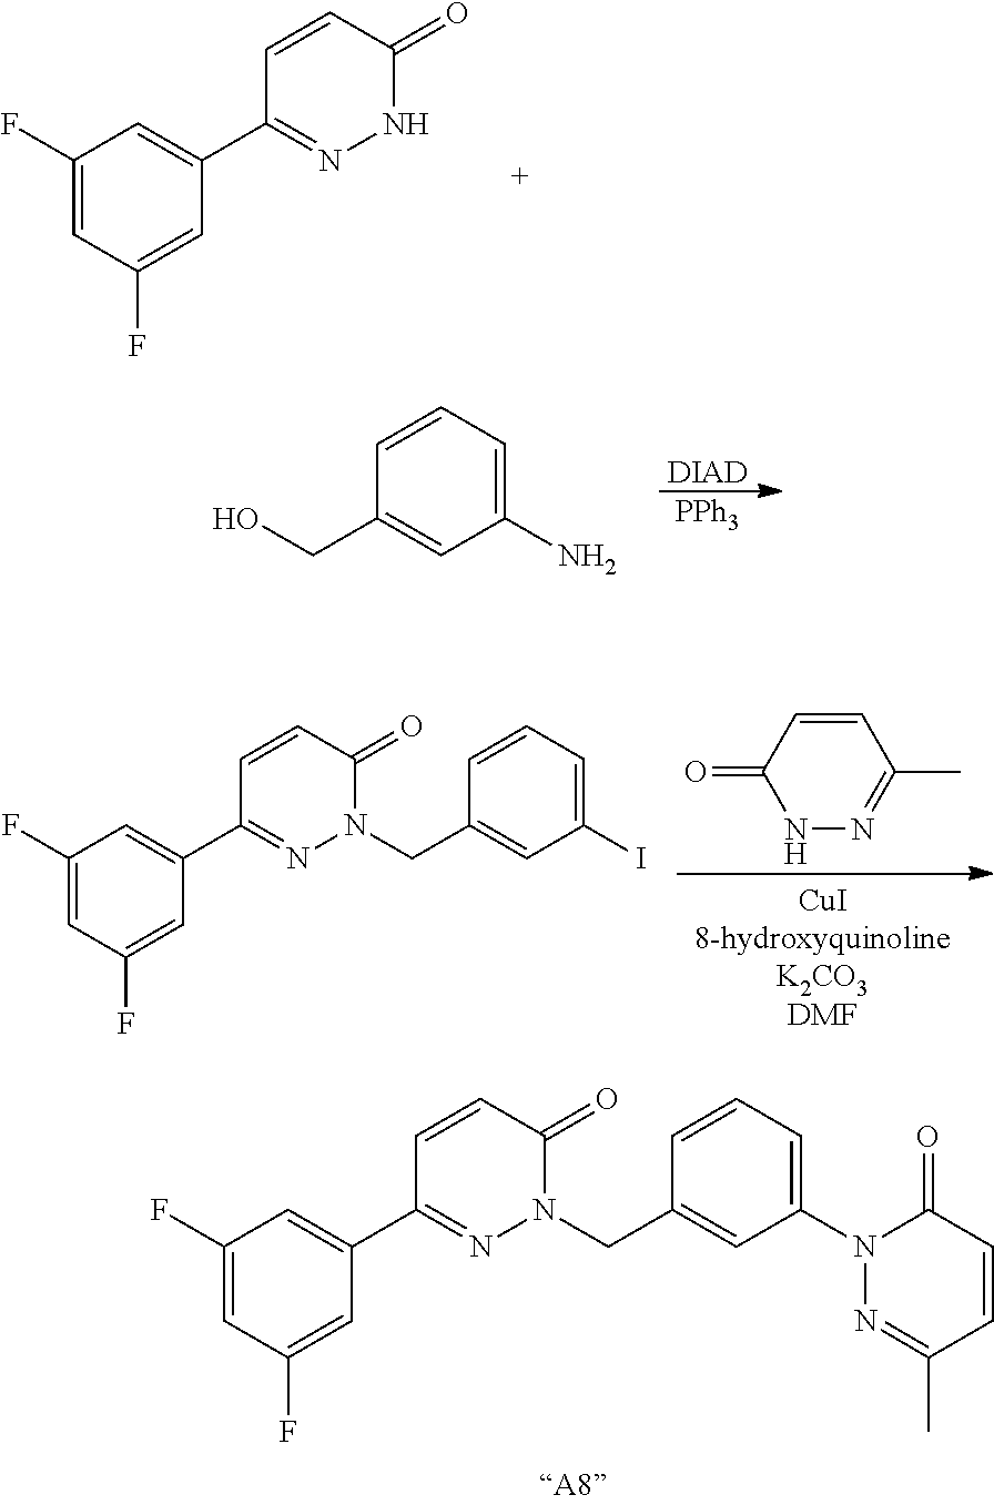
C1(F)=CC(F)=CC(C2=NNC(=O)C=C2)=C1.[DIAD].[PPh3].C1(N)=CC=CC(CO)=C1.N1N=C(C)C=CC1=O.C1(F)=CC(F)=CC(C2=NN(CC3=CC(I)=CC=C3)C(=O)C=C2)=C1.C1(F)=CC(F)=CC(C2=NN(CC3=CC(N4N=C(C)C=CC4=O)=CC=C3)C(=O)C=C2)=C1
